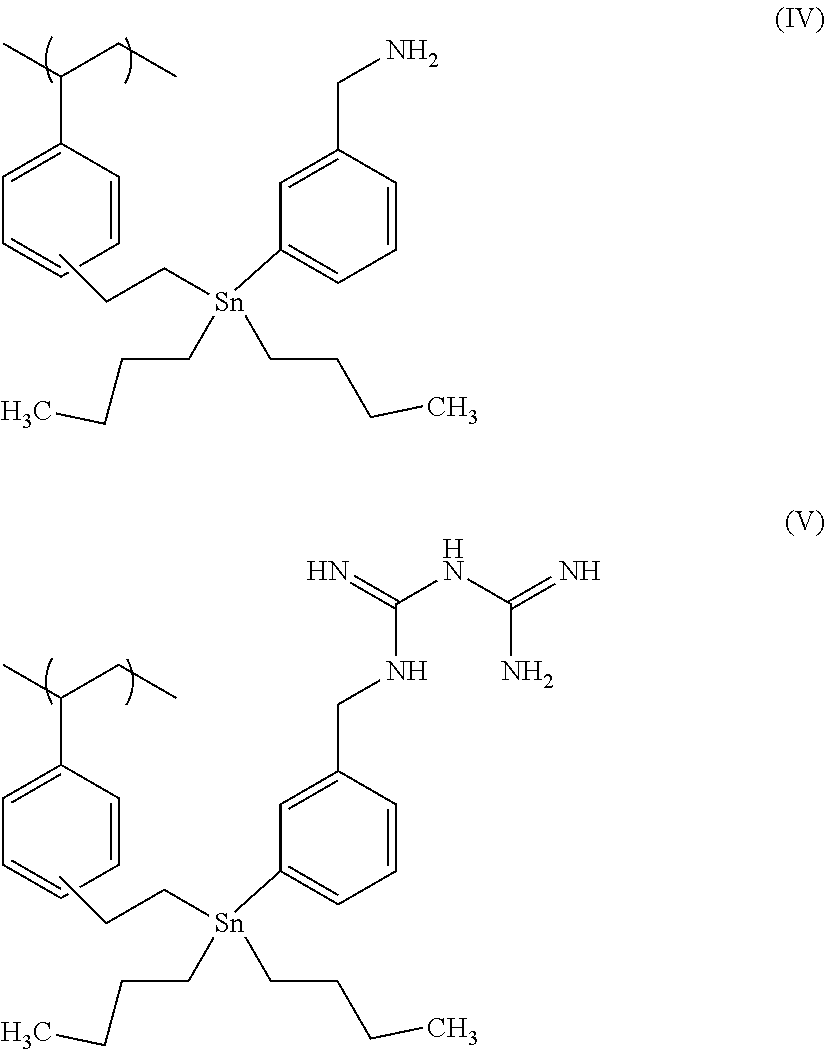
C1=C(C(CC)C)C=CC=C1.CCC[Sn](C1=CC=CC(CN)=C1)(CCCC)CCCC.C1=C(C(CC)C)C=CC=C1.CCC[Sn](C1=CC=CC(CNC(NC(N)=N)=N)=C1)(CCCC)CCCC
